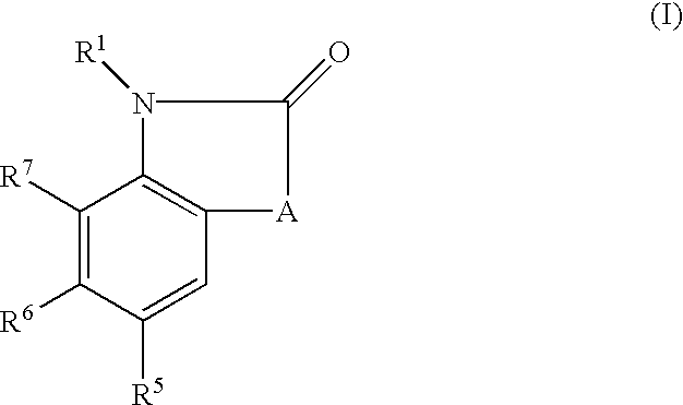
C1([R7])=C([R6])C([R5])=CC2=C1N([R1])CC(=O)[A]2
